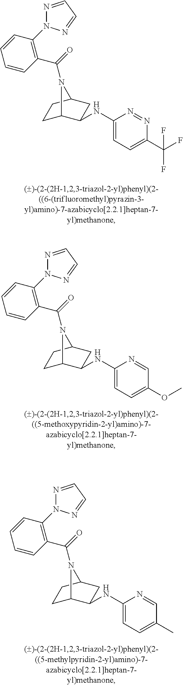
C1(OC)=CC=C(NC2C3CCC(C2)N3C(=O)C2=C(N3N=CC=N3)C=CC=C2)N=C1.C1(C(F)(F)F)=CC=C(NC2C3CCC(C2)N3C(=O)C2=C(N3N=CC=N3)C=CC=C2)N=N1.C1(C)=CC=C(NC2C3CCC(C2)N3C(=O)C2=C(N3N=CC=N3)C=CC=C2)N=C1
